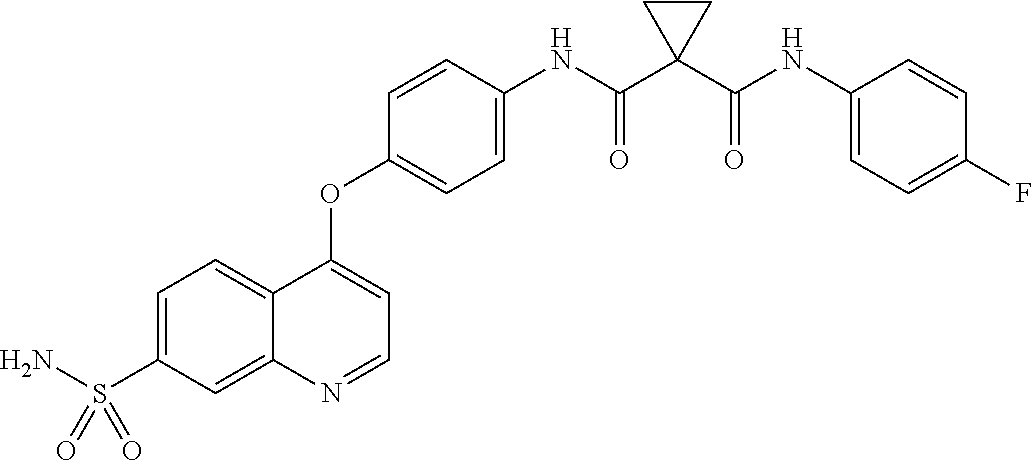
C12=CC=C(S(N)(=O)=O)C=C1N=CC=C2OC1=CC=C(NC(C2(C(NC3=CC=C(F)C=C3)=O)CC2)=O)C=C1
